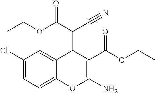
C1(Cl)=CC=C2C(=C1)C(C(C(OCC)=O)C#N)C(C(OCC)=O)=C(N)O2
